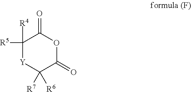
C1([R5])([R4])C(=O)OC(=O)C([R7])([R6])[Y]1
